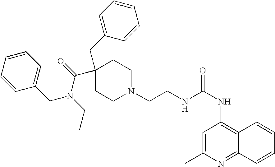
C(C1(C(=O)N(CC)CC2=CC=CC=C2)CCN(CCNC(=O)NC2=C3C(=NC(C)=C2)C=CC=C3)CC1)C1=CC=CC=C1
